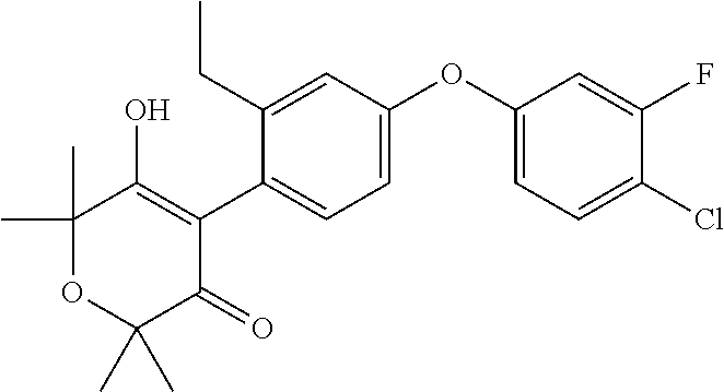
C1=C(OC2=CC=C(Cl)C(F)=C2)C=C(CC)C(C2=C(O)C(C)(C)OC(C)(C)C2=O)=C1
